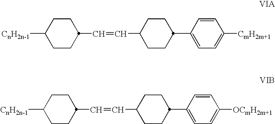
[CnH2n-1]C1CCC(C=CC2CCC(C3=CC=C([CmH2m+1])C=C3)CC2)CC1.[CnH2n-1]C1CCC(C=CC2CCC(C3=CC=C([OCmH2m+1])C=C3)CC2)CC1
